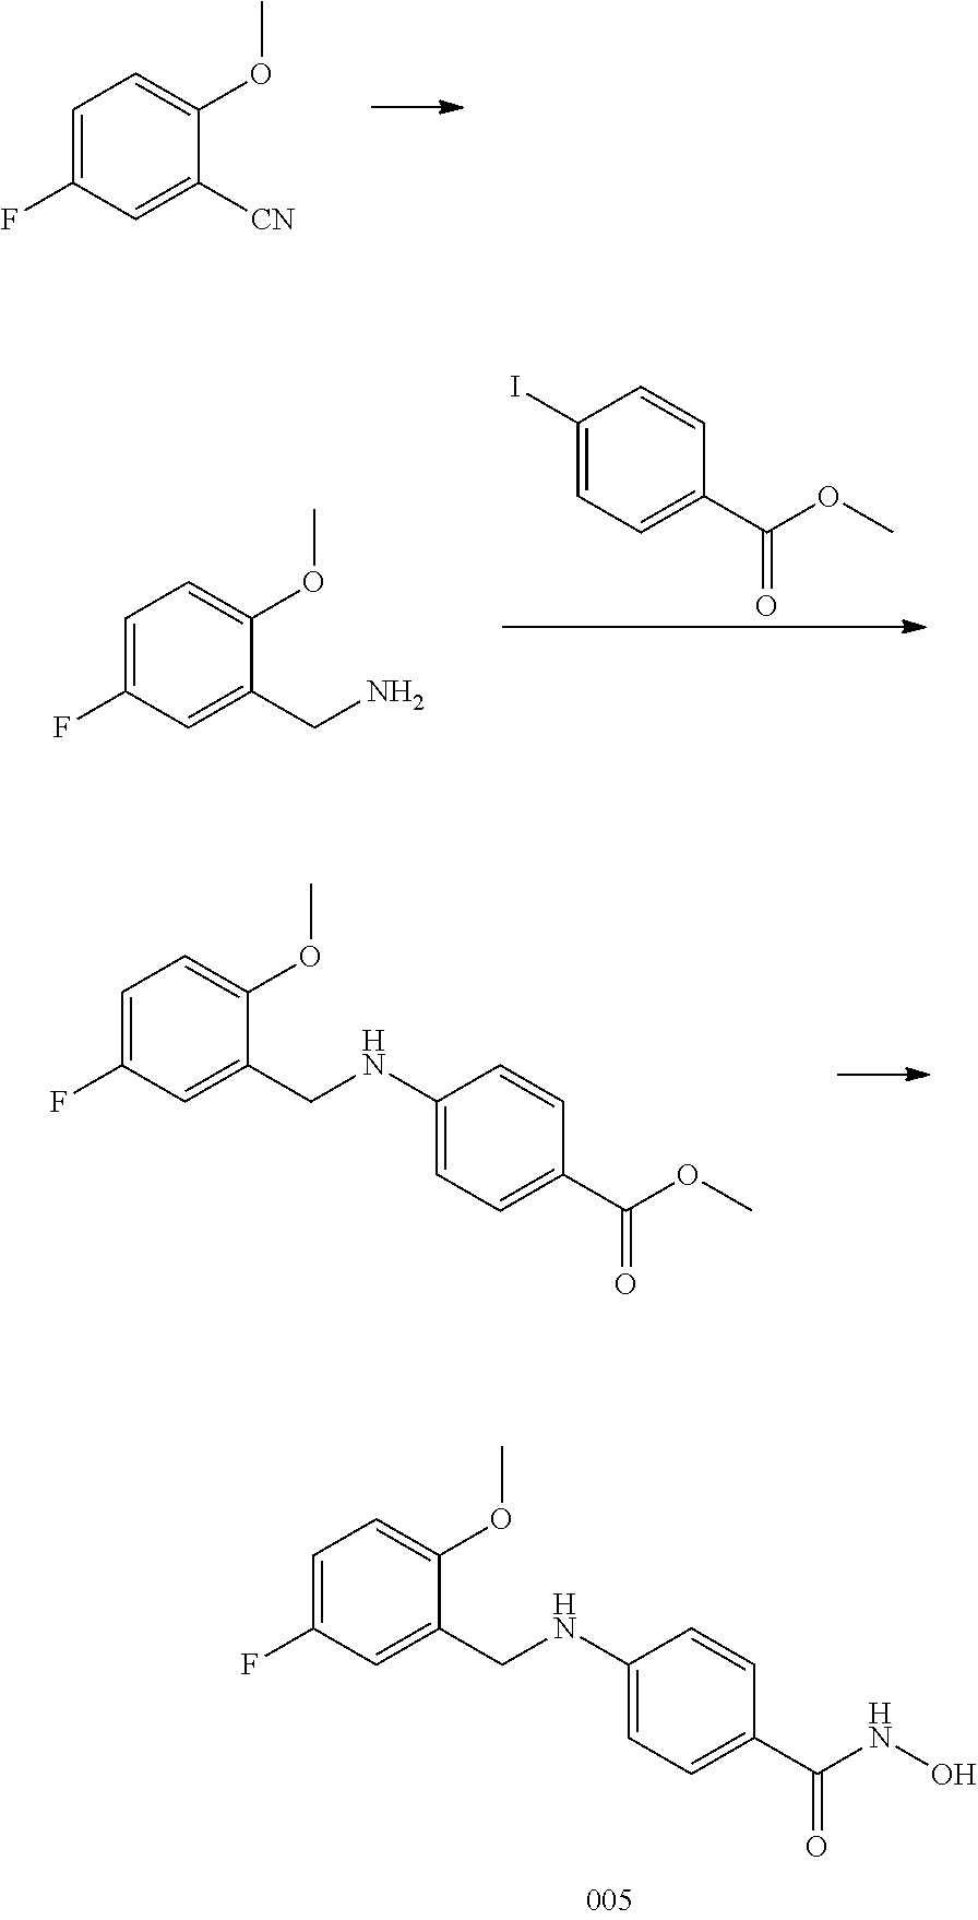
C1=C(F)C=C(CNC2=CC=C(C(OC)=O)C=C2)C(OC)=C1.C1=C(F)C=C([CN])C(OC)=C1.C1(I)=CC=C(C(OC)=O)C=C1.C1=C(F)C=C(CN)C(OC)=C1.C1=C(F)C=C(CNC2=CC=C(C(NO)=O)C=C2)C(OC)=C1
